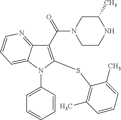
C1(C(=O)N2CCNC(C)C2)=C(SC2=C(C)C=CC=C2C)N(C2=CC=CC=C2)C2=CC=CN=C12
